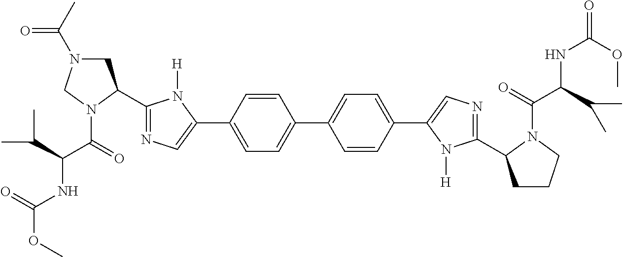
C(OC)(=O)NC(C(=O)N1CN(C(C)=O)CC1C1=NC=C(C2=CC=C(C3=CC=C(C4=CN=C(C5CCCN5C(=O)C(C(C)C)NC(=O)OC)N4[H])C=C3)C=C2)N1[H])C(C)C
